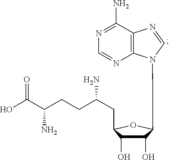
OC(C(CCC(CC1C(O)C(O)C(N2C3=C(C(N)=NC=N3)N=C2)O1)N)N)=O
